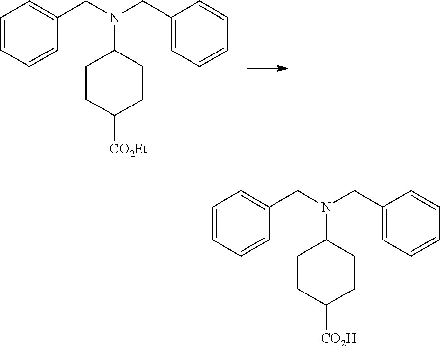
C1=CC=CC(CN(CC2=CC=CC=C2)C2CCC([CO2Et])CC2)=C1.C1=CC=CC(CN(CC2=CC=CC=C2)C2CCC([CO2H])CC2)=C1
